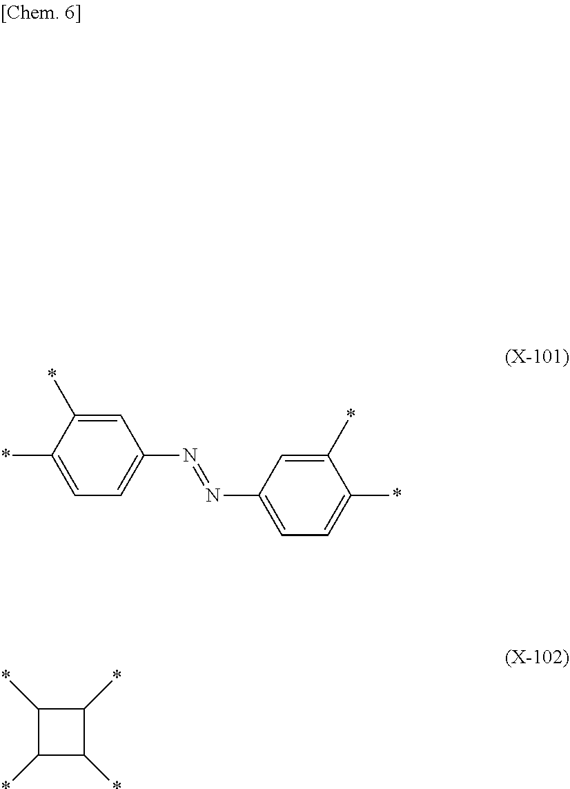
C1=C(*)C(*)=CC=C1N=NC1=CC=C(*)C(*)=C1.C1(*)C(*)C(*)C1*
